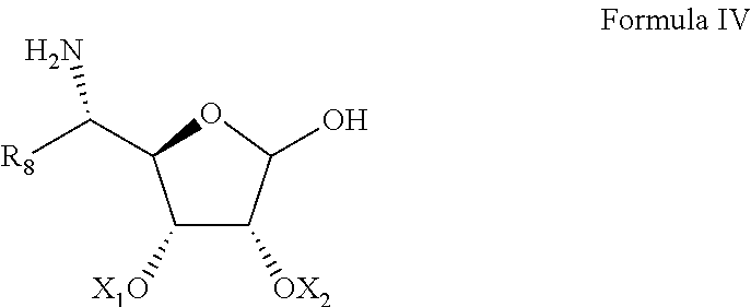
C1([X1O])C([OX2])C(O)OC1C([R8])N
